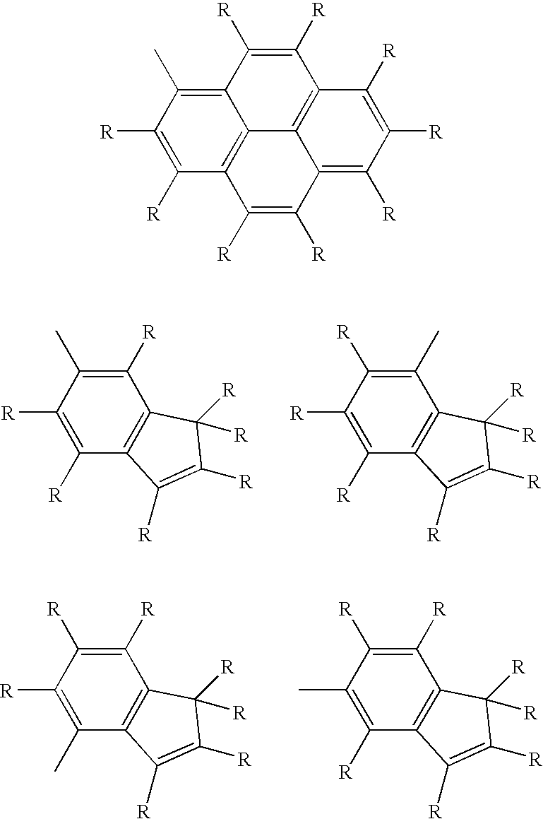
C1([R])=C([R])C2=C(C([R])=C1C)C([R])([R])C([R])=C2[R].C1([R])=C([R])C2=C(C(C)=C1[R])C([R])([R])C([R])=C2[R].C1([R])=C(C)C2=C(C([R])=C1[R])C([R])([R])C([R])=C2[R].C1(C)=C([R])C2=C(C([R])=C1[R])C([R])([R])C([R])=C2[R].C1([R])=C([R])C2=C3C(=C1C)C([R])=C([R])C1=C3C(=C([R])C([R])=C1[R])C([R])=C2[R]
